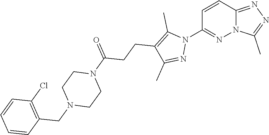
C1=CC2=NN=C(C)N2N=C1N1C(C)=C(CCC(N2CCN(CC3=C(Cl)C=CC=C3)CC2)=O)C(C)=N1
